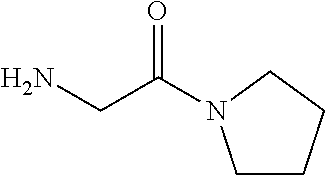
C1CCCN1C(CN)=O
